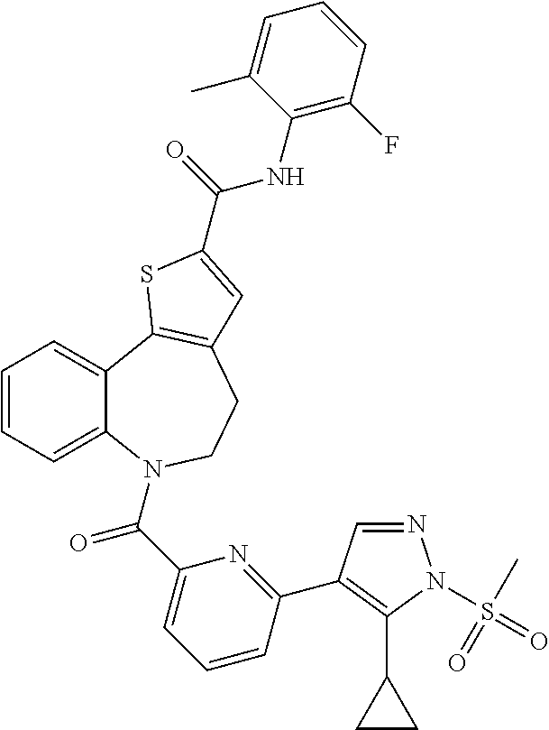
C1=CC=C2C(=C1)C1=C(CCN2C(C2=CC=CC(C3=C(C4CC4)N(S(=O)(C)=O)N=C3)=N2)=O)C=C(C(=O)NC2=C(F)C=CC=C2C)S1
